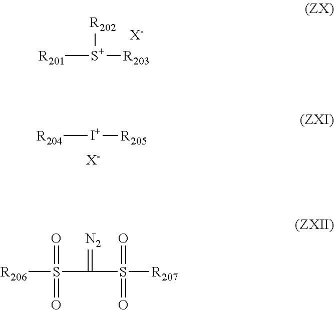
[R201][S+]([R202])[R203].[X-].[R204][I+][R205].[X-].[R206]S(=O)(=O)C(=[N2])S(=O)([R207])=O
